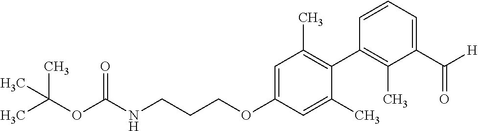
C1=C(OCCCNC(OC(C)(C)C)=O)C=C(C)C(C2=C(C)C(C([H])=O)=CC=C2)=C1C
